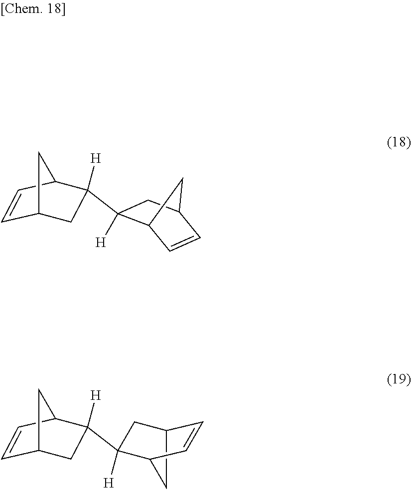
C12CC(C=C1)C(C1([H])CC3C=CC1C3)([H])C2.C1=CC2C([H])(C3([H])C4C=CC(C3)C4)CC1C2
